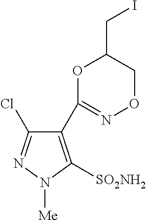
[SO2NH2]C1=C(C2=NOCC(CI)O2)C(Cl)=NN1[Me]
